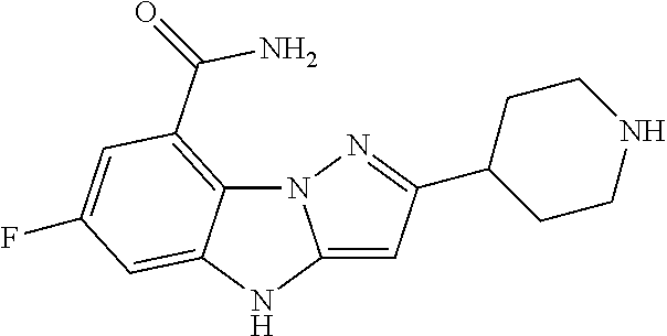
N12C3=C(C(N)=O)C=C(F)C=C3NC1=CC(C1CCNCC1)=N2
